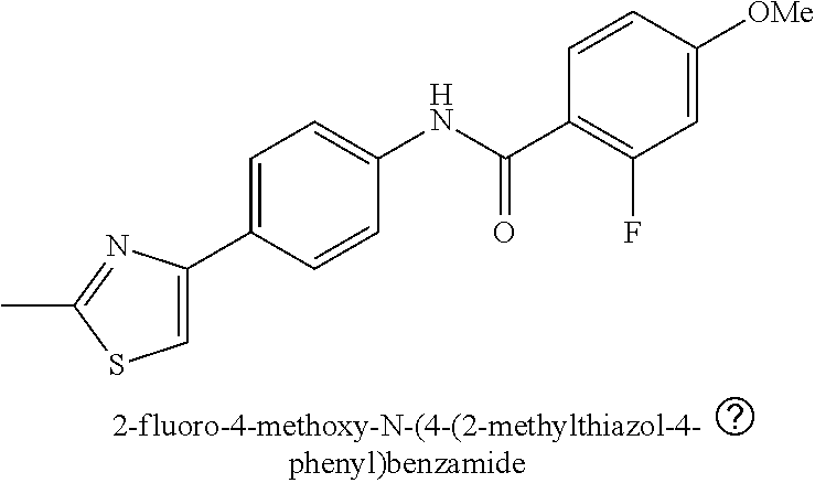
C1=C(C2=CC=C(NC(=O)C3=C(F)C=C([OMe])C=C3)C=C2)N=C(C)S1
